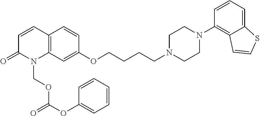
C12=C(C=CC(=O)N1COC(OC1=CC=CC=C1)=O)C=CC(OCCCCN1CCN(C3=C4C(=CC=C3)SC=C4)CC1)=C2
